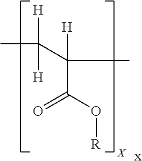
C(C(C)([H])C(O[R])=O)(C)([H])[H].[x]
